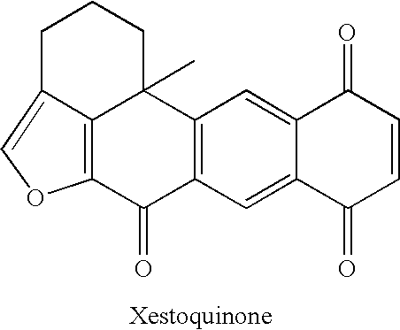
C12=C(C=C3C(=C1)C(=O)C=CC3=O)C(=O)C1=C3C2(C)CCCC3=CO1
